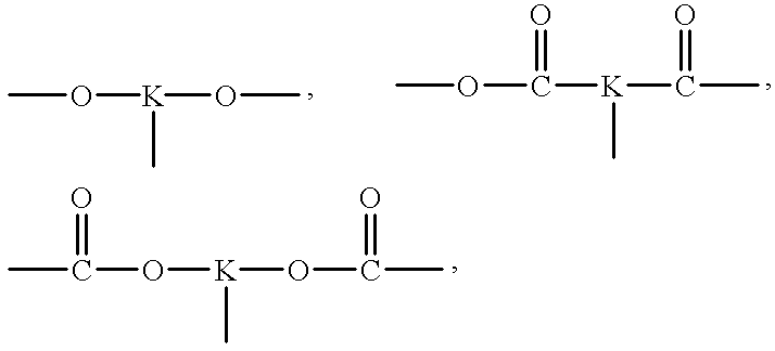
CO[K](OC)C.O(C([K](C(C)=O)C)=O)C.C(O[K](OC(=O)C)C)(C)=O
